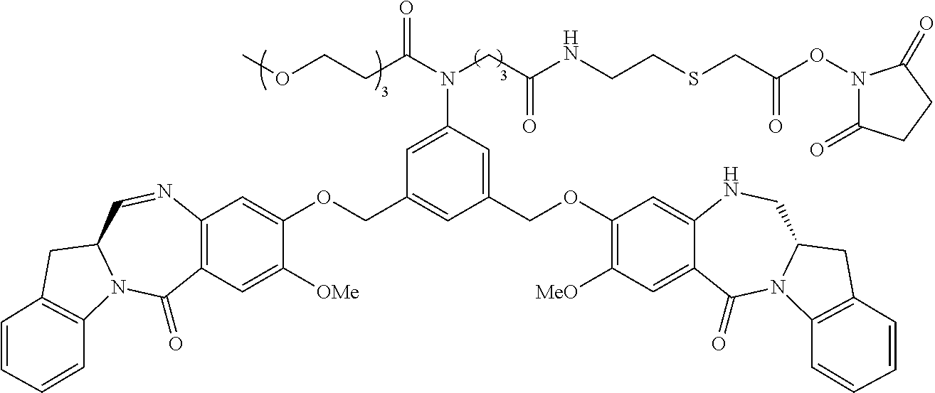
C12=C(C=C([OMe])C(OCC3=CC(COC4=C([MeO])C=C5C(=C4)NCC4N(C5=O)C5=C(C4)C=CC=C5)=CC(N(CC(NCCSCC(ON4C(=O)CCC4=O)=O)=O)C(CCOC)=O)=C3)=C1)C(=O)N1C(C=N2)CC2=C1C=CC=C2
